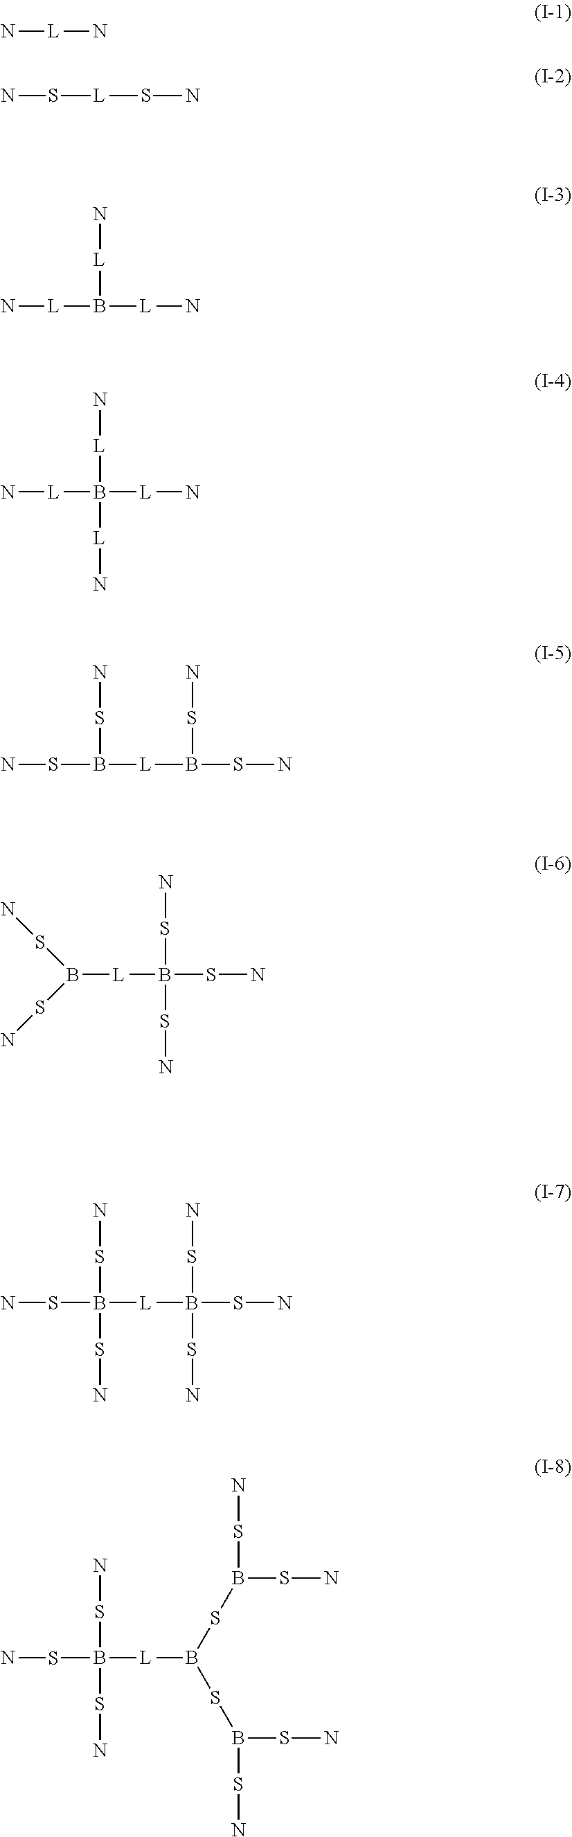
N[L]N.NS[L]SN.N[L]B([L]N)[L]N.N[L]B([L]N)([L]N)[L]N.NSB([L]B(SN)SN)SN.B([L]B(SN)(SN)SN)(SN)SN.S(B([L]B(SN)(SN)SN)(SN)SN)N.S(B([L]B(SB(SN)SN)SB(SN)SN)(SN)SN)N
